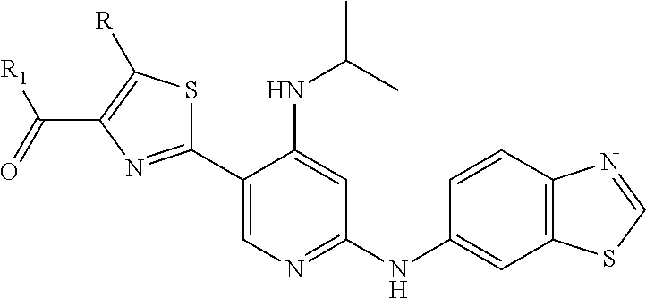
C1(C2=CN=C(NC3=CC4=C(C=C3)N=CS4)C=C2NC(C)C)=NC(C([R1])=O)=C([R])S1
